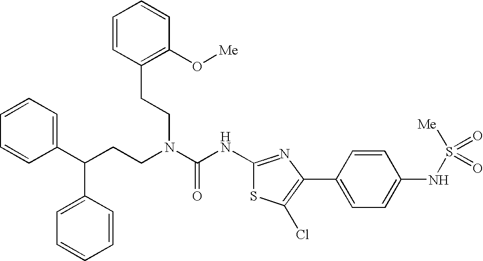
C1(C(CCN(C(NC2=NC(C3=CC=C(NS([Me])(=O)=O)C=C3)=C(Cl)S2)=O)CCC2=C(O[Me])C=CC=C2)C2=CC=CC=C2)=CC=CC=C1
